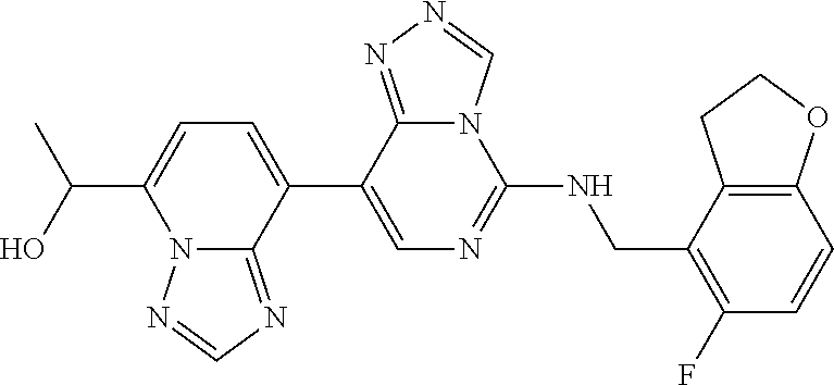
N12C(=NC=N1)C(C1=CN=C(NCC3=C(F)C=CC4=C3CCO4)N3C1=NN=C3)=CC=C2C(O)C
